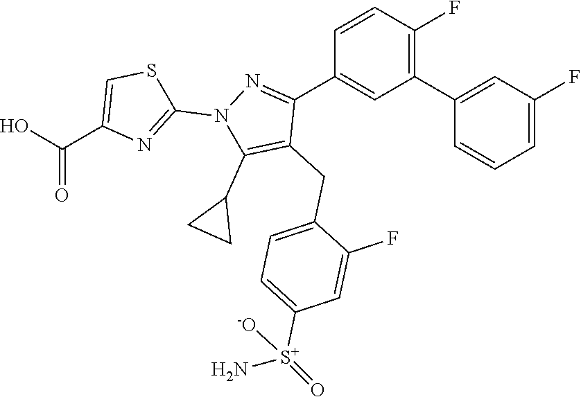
C1=C(CC2=C(C3CC3)N(C3=NC(C(=O)O)=CS3)N=C2C2=CC(C3=CC(F)=CC=C3)=C(F)C=C2)C(F)=CC([S+](=O)(N)[-O])=C1
